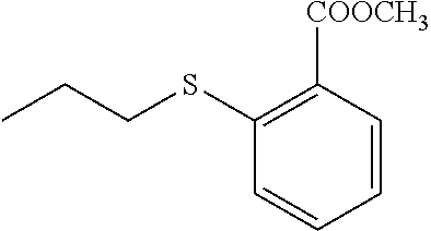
C1(SCCC)=C([COOCH3])C=CC=C1
